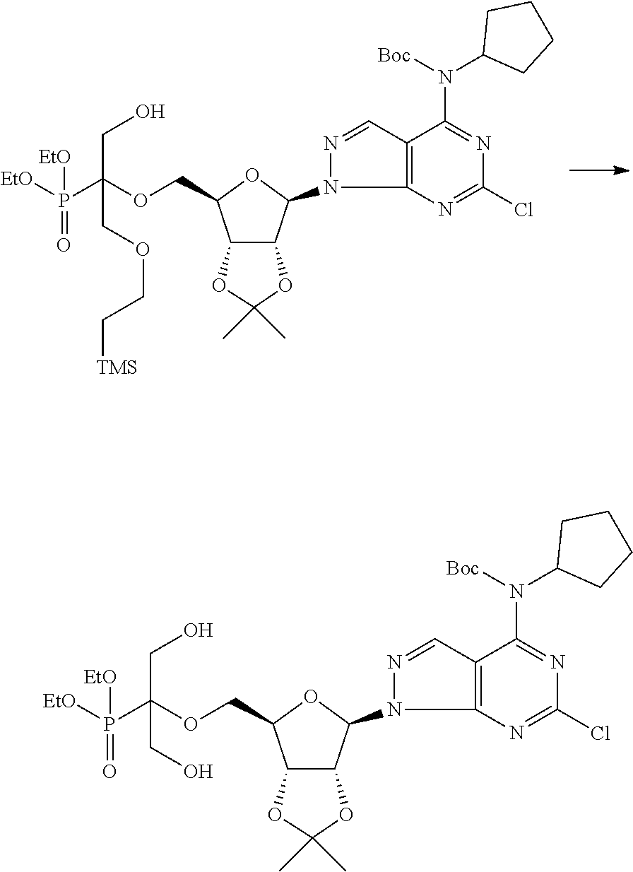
C12C(C(N3N=CC4=C3N=C(Cl)N=C4N(C3CCCC3)[Boc])OC1COC(P([EtO])([EtO])=O)(CO)COCC[TMS])OC(C)(C)O2.C12C(C(N3N=CC4=C3N=C(Cl)N=C4N(C3CCCC3)[Boc])OC1COC(P([EtO])([EtO])=O)(CO)CO)OC(C)(C)O2
